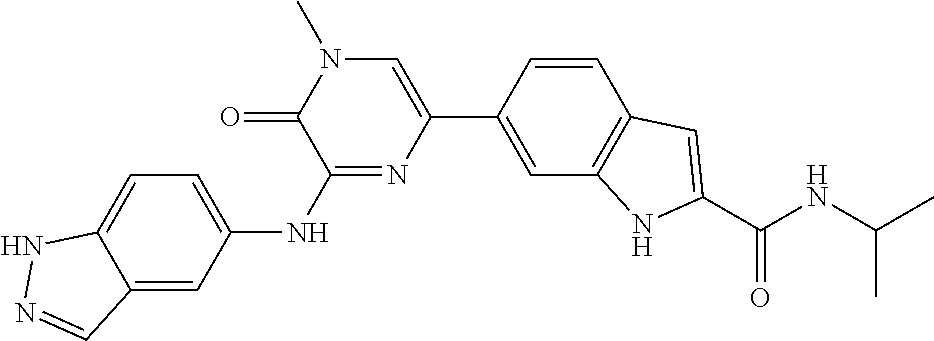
C1(C2=CC3=C(C=C2)C=C(C(NC(C)C)=O)N3)=CN(C)C(=O)C(NC2=CC=C3C(=C2)C=NN3)=N1
